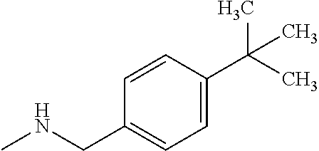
C1=C(C(C)(C)C)C=CC(CNC)=C1
